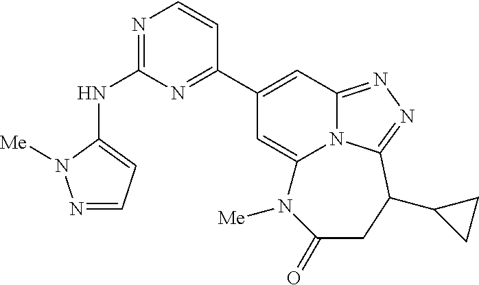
N(C1=NC=CC(C2=CC3=NN=C4N3C(=C2)N([Me])C(=O)CC4C2CC2)=N1)C1=CC=NN1[Me]
